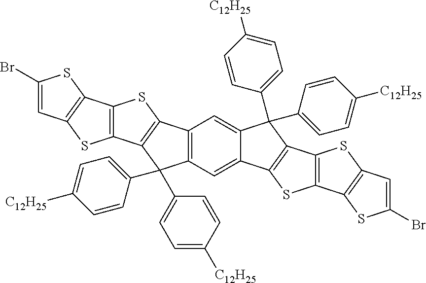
C12=C(C=C3C(=C1)C(C1=CC=C([C12H25])C=C1)(C1=CC=C([C12H25])C=C1)C1=C3SC3=C1SC1=C3SC(Br)=C1)C(C1=CC=C([C12H25])C=C1)(C1=CC=C([C12H25])C=C1)C1=C2SC2=C1SC1=C2SC(Br)=C1
